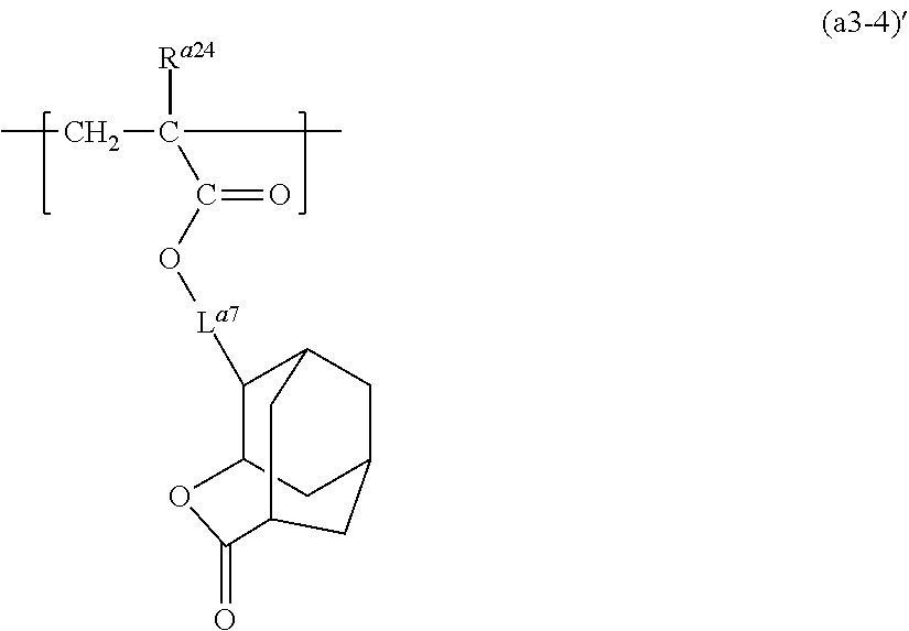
CCC(C)([Ra24])C(O[La7]C1C2CC3CC1CC(C(=O)O2)C3)=O
